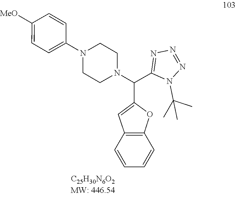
C1CN(C2=CC=C([MeO])C=C2)CCN1C(C1=NN=NN1C(C)(C)C)C1=CC2=C(O1)C=CC=C2
